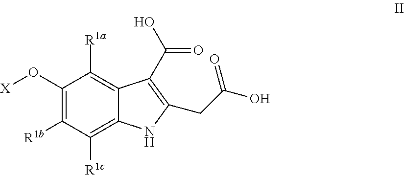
C1(O[X])=C([R1b])C([R1c])=C2C(=C1[R1a])C(C(O)=O)=C(CC(O)=O)N2
